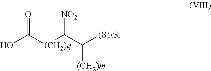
O=C([(CH2)q]C([NO2])C([(S)xR])[(CH2)m])O
